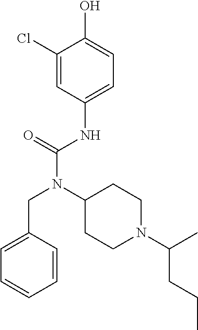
C1(Cl)=CC(NC(N(C2CCN(C(C)CCC)CC2)CC2=CC=CC=C2)=O)=CC=C1O
